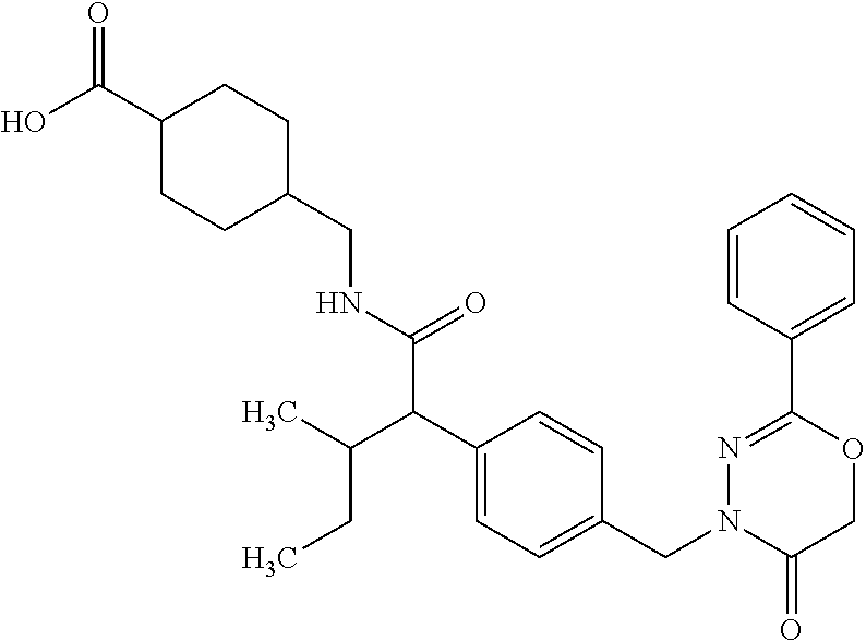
C1(CNC(C(C2=CC=C(CN3C(=O)COC(C4=CC=CC=C4)=N3)C=C2)C(C)CC)=O)CCC(C(O)=O)CC1
